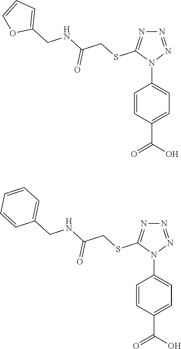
C1=CC(C(O)=O)=CC=C1N1N=NN=C1SCC(NCC1=CC=CO1)=O.C1=CC(C(O)=O)=CC=C1N1N=NN=C1SCC(NCC1=CC=CC=C1)=O
